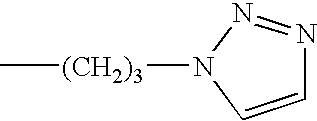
C1=CN([(CH2)3]C)N=N1
